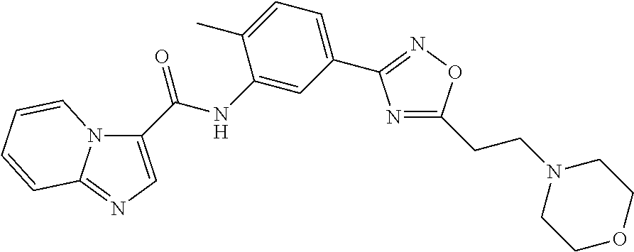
N1=C(CCN2CCOCC2)ON=C1C1=CC=C(C)C(NC(=O)C2=CN=C3N2C=CC=C3)=C1
